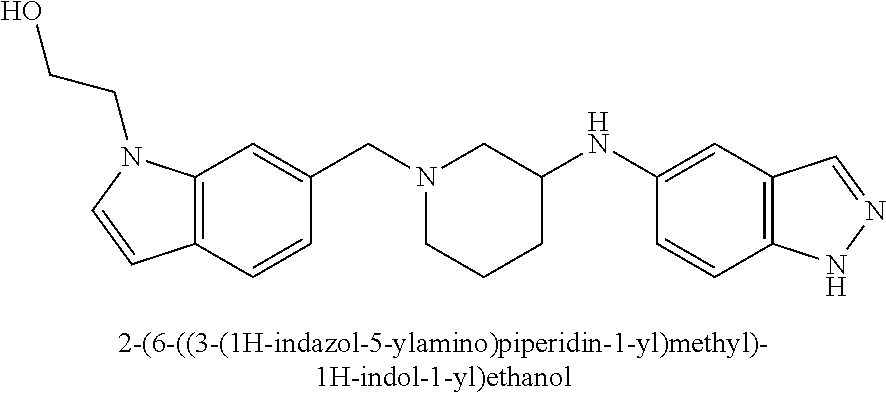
N1(CC2=CC3=C(C=C2)C=CN3CCO)CCCC(NC2=CC3=C(C=C2)NN=C3)C1
